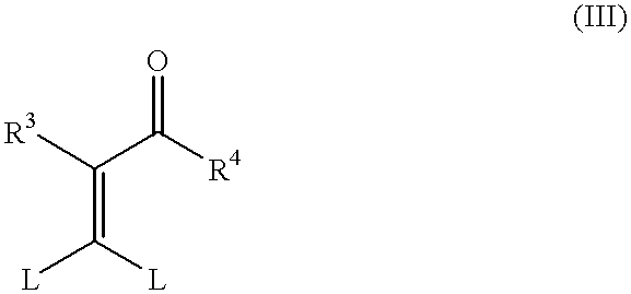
C(=C([L])[L])(C([R4])=O)[R3]
